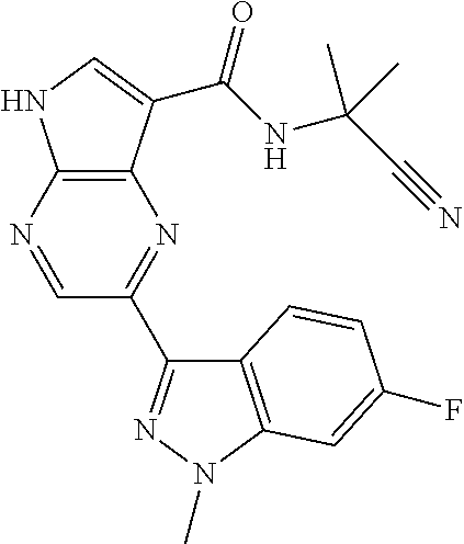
C12=C(N=CC(C3=NN(C)C4=C3C=CC(F)=C4)=N1)NC=C2C(NC(C#N)(C)C)=O
